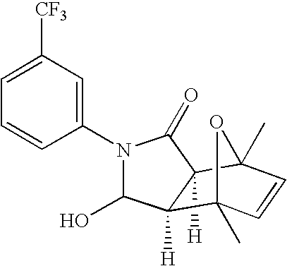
C12([H])C(=O)N(C3=CC([CF3])=CC=C3)C(O)C1([H])C1(C)C=CC2(C)O1
